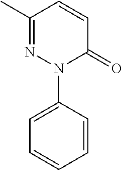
C1=CC(C)=NN(C2=CC=CC=C2)C1=O
